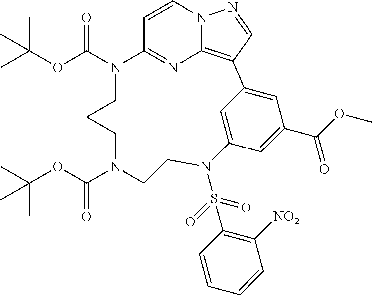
C12=CC(=CC(C(OC)=O)=C1)C1=C3N=C(N(C(OC(C)(C)C)=O)CCCN(C(OC(C)(C)C)=O)CCN2S(C2=C([NO2])C=CC=C2)(=O)=O)C=CN3N=C1
